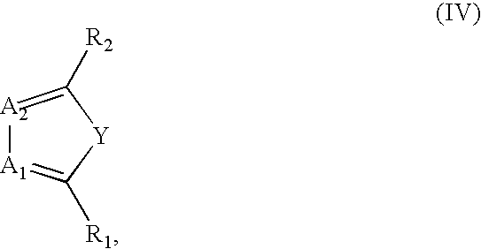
[A2]1=C([R2])[Y]C([R1])=[A1]1
